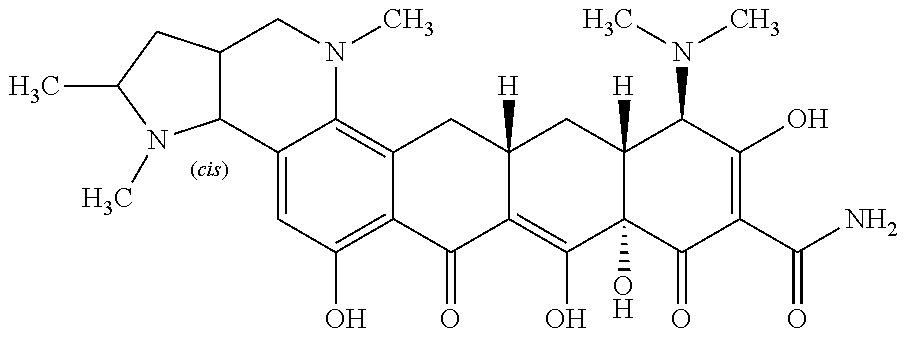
C12C3=CC(O)=C4C(=C3N(C)CC1CC(C)N2C)CC1([H])C(=C(O)C2(O)C([H])(C1)C(N(C)C)C(O)=C(C(N)=O)C2=O)C4=O
